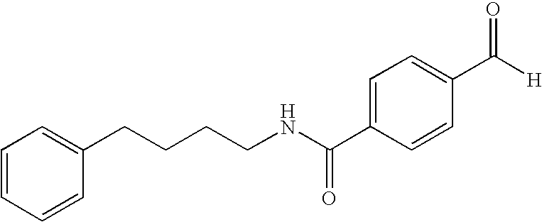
N(C(C1=CC=C(C(=O)[H])C=C1)=O)CCCCC1=CC=CC=C1
